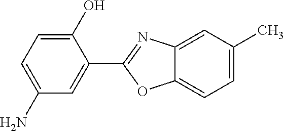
C12=CC(C)=CC=C1OC(C1=CC(N)=CC=C1O)=N2
